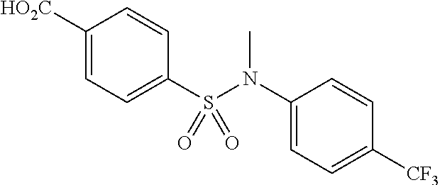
[HO2C]C1=CC=C(S(N(C2=CC=C([CF3])C=C2)C)(=O)=O)C=C1
